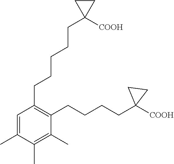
C1(CCCCCC2([COOH])CC2)=C(CCCCC2([COOH])CC2)C(C)=C(C)C(C)=C1
